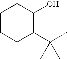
C1CCC(C(C)(C)C)C(O)C1
